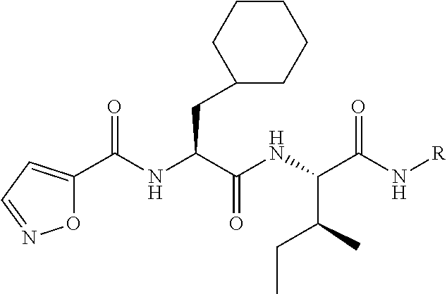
N(C(C(NC(C(N[R])=O)C(C)CC)=O)CC1CCCCC1)C(=O)C1=CC=NO1
